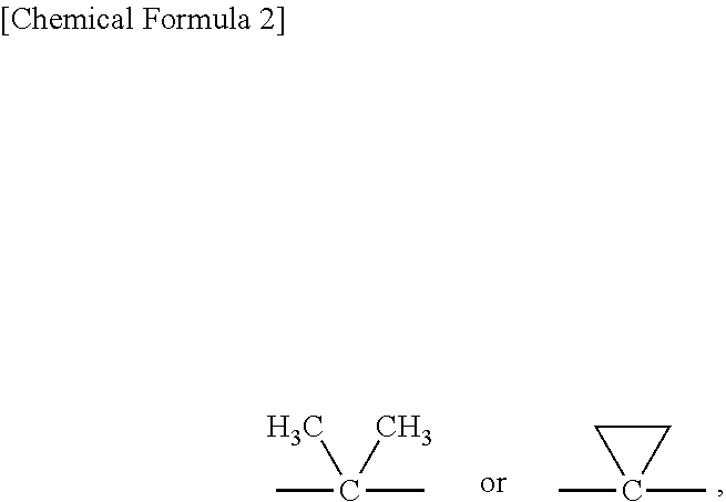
CC(C)(C)C.CC1(C)CC1
